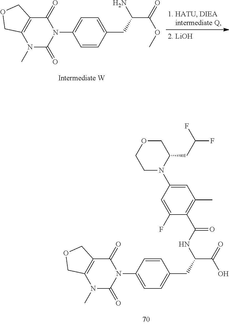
NC(CC1=CC=C(N2C(=O)C3=C(N(C)C2=O)COC3)C=C1)C(=O)OC.C1N(C2=CC(C)=C(C(NC(CC3=CC=C(N4C(=O)C5=C(N(C)C4=O)COC5)C=C3)C(=O)O)=O)C(F)=C2)C(CC(F)F)COC1
